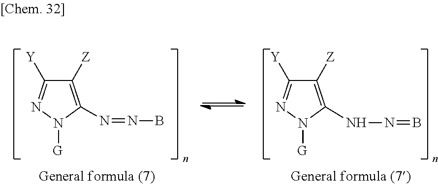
C1([Z])=C(N=NB)N([G])N=C1[Y].C1([Z])=C(NN=B)N([G])N=C1[Y]
